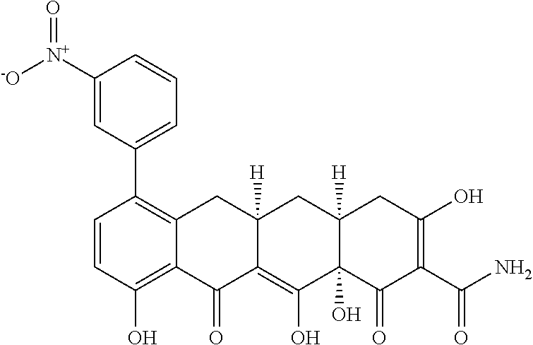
C1=CC(O)=C2C(=C1C1=CC=CC([N+]([-O])=O)=C1)CC1([H])C(=C(O)C3(O)C([H])(C1)CC(O)=C(C(N)=O)C3=O)C2=O
